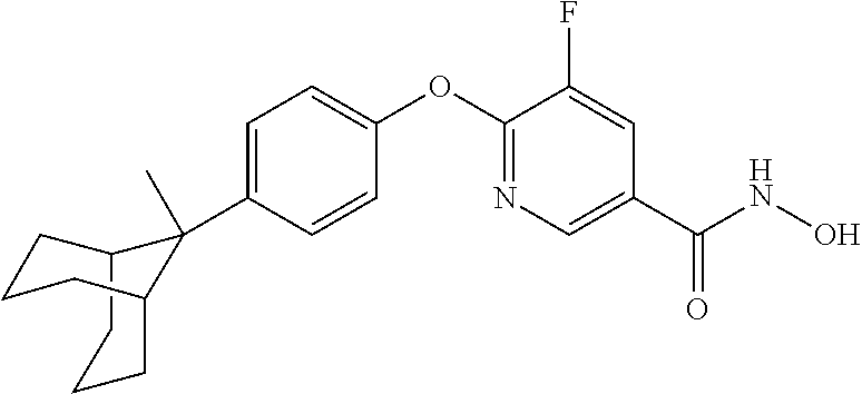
C12CCCC(CCC1)C2(C1=CC=C(OC2=NC=C(C(NO)=O)C=C2F)C=C1)C
